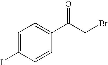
C1=C(I)C=CC(C(CBr)=O)=C1
